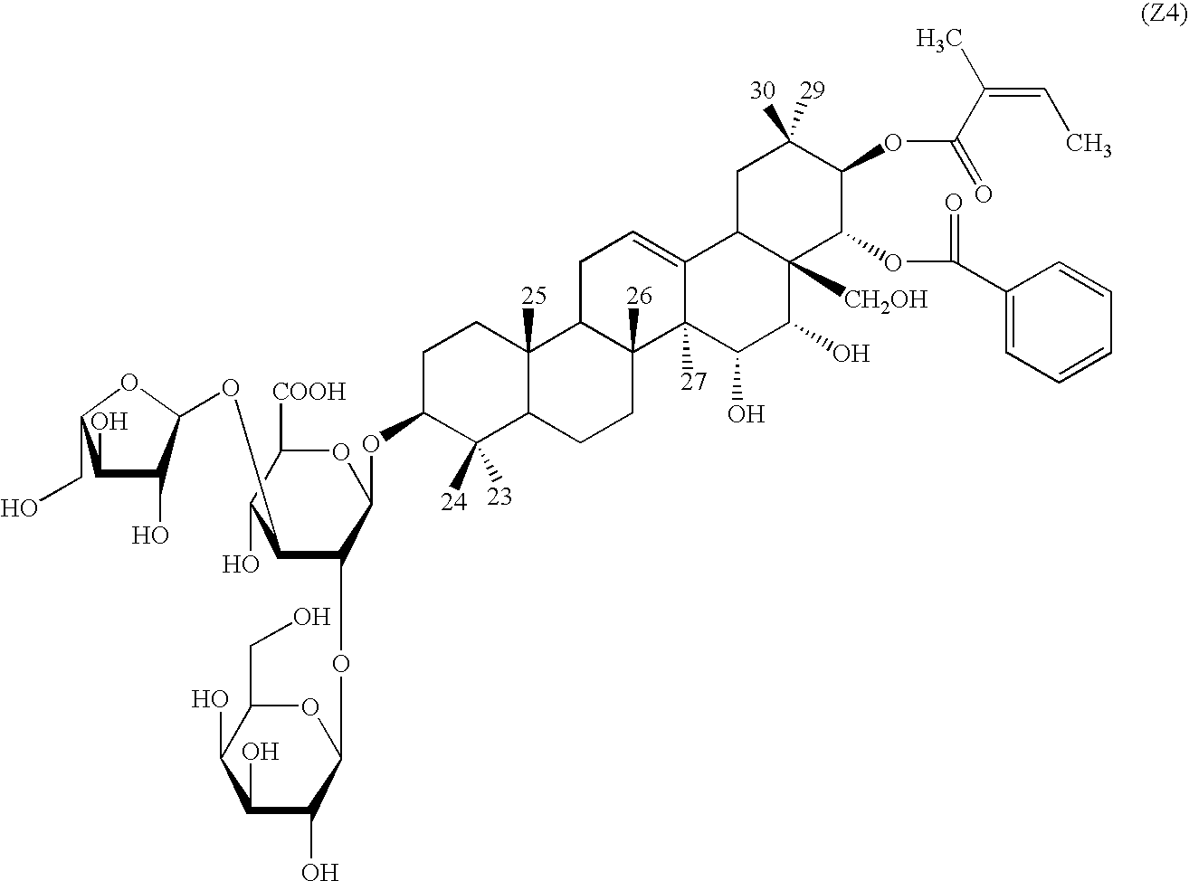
C1(O)C(O)C(OC2C(OC3OC(CO)C(O)C(O)C3O)C(OC3C([24])([23])C4C([25])(CC3)C3C([26])(CC4)C4([27])C(=CC3)C3C([CH2OH])(C(O)C4O)C(OC(C4=CC=CC=C4)=O)C(OC(=O)C(=CC)C)C([30])([29])C3)OC([COOH])C2O)OC1CO
